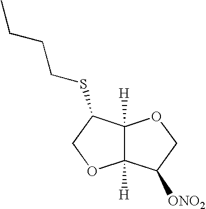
C12([H])C([H])(C(SCCCC)CO1)OCC2[ONO2]
